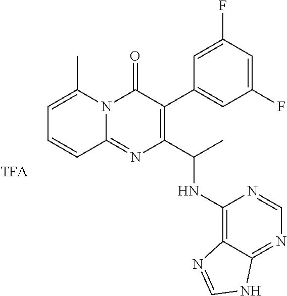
C1=C(C)N2C(=NC(C(C)NC3=C4C(=NC=N3)NC=N4)=C(C3=CC(F)=CC(F)=C3)C2=O)C=C1
